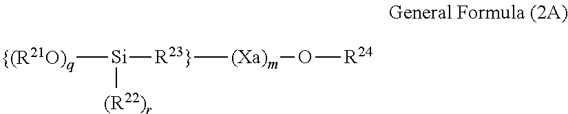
[{(R21O)q][Si]([R23}][(Xa)m]O[R24])[(R22)r]
